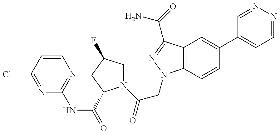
N1=C(Cl)C=CN=C1NC(=O)C1N(C(=O)CN2C3=C(C(C(=O)N)=N2)C=C(C2=CC=NN=C2)C=C3)CC(F)C1
